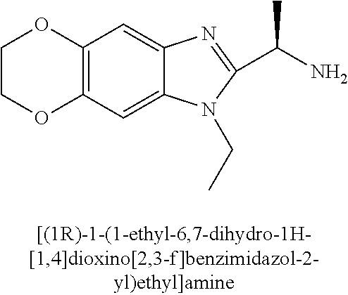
C12=C(C=C3C(=C1)N=C(C(C)N)N3CC)OCCO2
